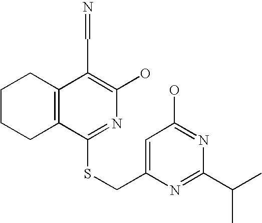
C1CCC2=C(C1)C(C=N)=C(O)N=C2SCC1=CC(O)=NC(C(C)C)=N1
